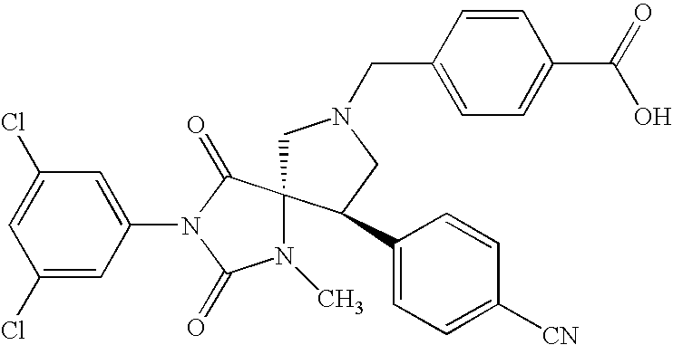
C1(Cl)=CC(N2C(=O)N(C)C3(C2=O)CN(CC2=CC=C(C(=O)O)C=C2)CC3C2=CC=C([CN])C=C2)=CC(Cl)=C1
